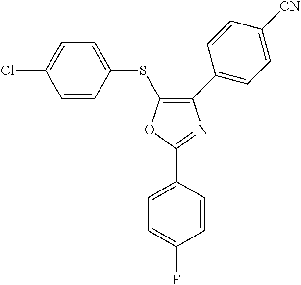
C1=C(F)C=CC(C2=NC(C3=CC=C([CN])C=C3)=C(SC3=CC=C(Cl)C=C3)O2)=C1
